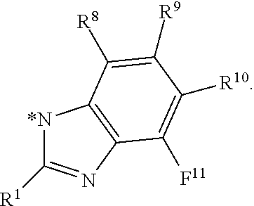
[*N]1C([R1])=NC2=C1C([R8])=C([R9])C([R10])=C2[F11]
